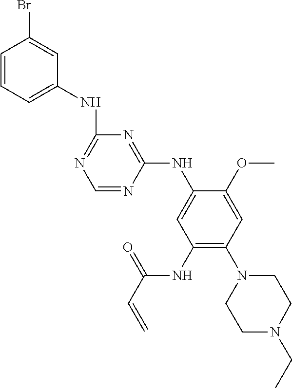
C1(NC2=CC=CC(Br)=C2)=NC=NC(NC2=CC(NC(C=C)=O)=C(N3CCN(CC)CC3)C=C2OC)=N1
